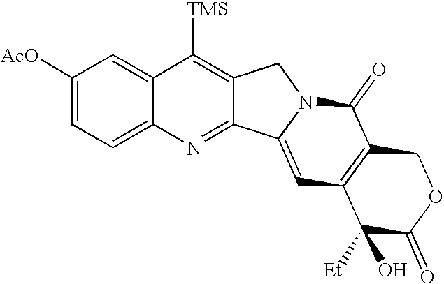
C1([AcO])=CC=C2C(=C1)C([TMS])=C1C(=N2)C2=CC3=C(C(=O)N2C1)COC(=O)C3([Et])O
